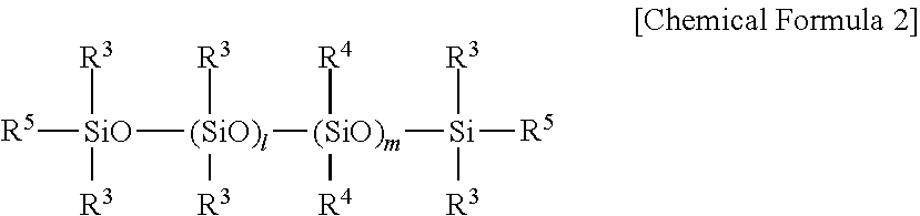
[R5][SiO]([R3])([R3])[(SiO)l]([R3])([R3])[(SiO)m]([Si]([R3])([R3])[R5])([R4])[R4]
